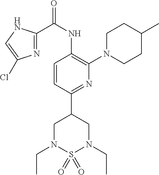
C1=CC(C2CN(CC)S(=O)(=O)N(CC)C2)=NC(N2CCC(C)CC2)=C1NC(=O)C1=NC(Cl)=CN1
